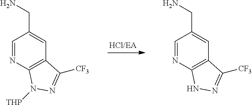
C1=NC2=C(C=C1CN)C([CF3])=NN2[THP].C1=NC2=C(C=C1CN)C([CF3])=NN2
